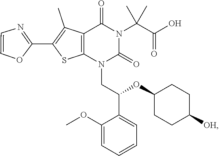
C1=COC(C2=C(C)C3=C(S2)N(CC(C2=CC=CC=C2OC)OC2CCC([OH])CC2)C(=O)N(C(C(O)=O)(C)C)C3=O)=N1
